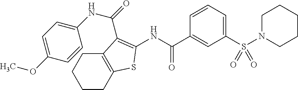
C1N(S(C2=CC=CC(C(NC3=C(C(=O)NC4=CC=C(OC)C=C4)C4=C(CCCC4)S3)=O)=C2)(=O)=O)CCCC1
